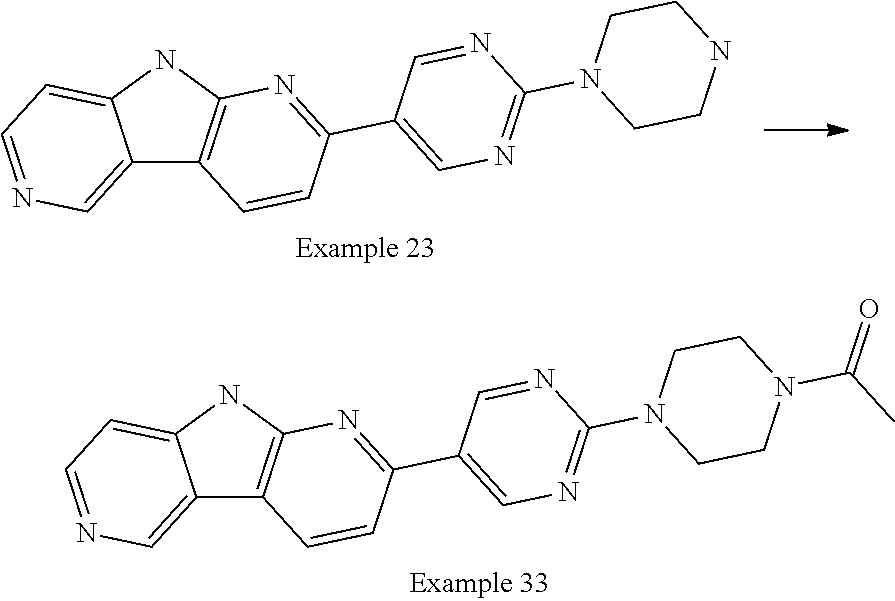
C12=CN=CC=C1NC1=C2C=CC(C2=CN=C(N3CCN(C(C)=O)CC3)N=C2)=N1.C12=CN=CC=C1NC1=C2C=CC(C2=CN=C(N3CCNCC3)N=C2)=N1
